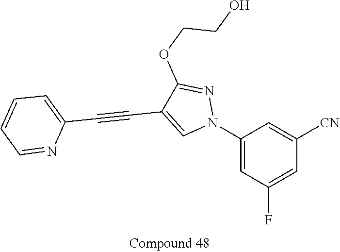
C1(N2N=C(OCCO)C(C#CC3=CC=CC=N3)=C2)=CC(F)=CC([CN])=C1
